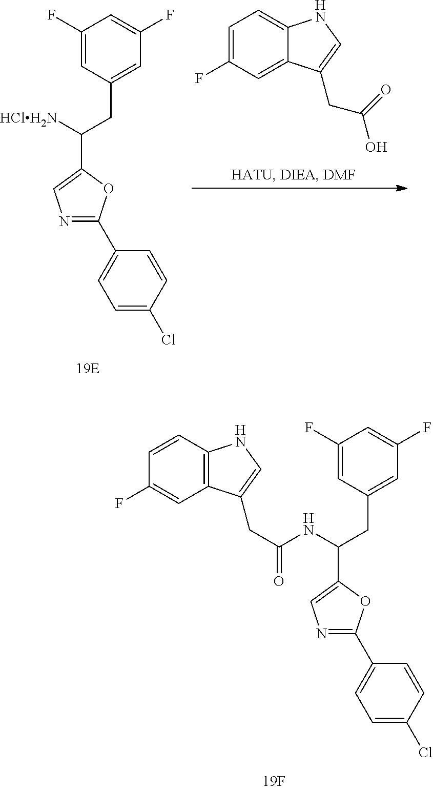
[HClH2N]C(C1=CN=C(C2=CC=C(Cl)C=C2)O1)CC1=CC(F)=CC(F)=C1.C1=C(F)C=C2C(=C1)NC=C2CC(=O)O.C(C1=CN=C(C2=CC=C(Cl)C=C2)O1)(CC1=CC(F)=CC(F)=C1)NC(=O)CC1=CNC2=C1C=C(F)C=C2
